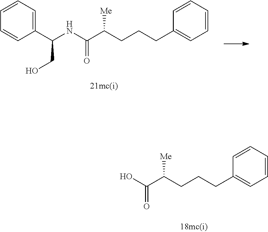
C1=CC=CC=C1CCCC(C(O)=O)[Me].C1=CC=CC=C1CCCC(C(NC(C1=CC=CC=C1)CO)=O)[Me]
